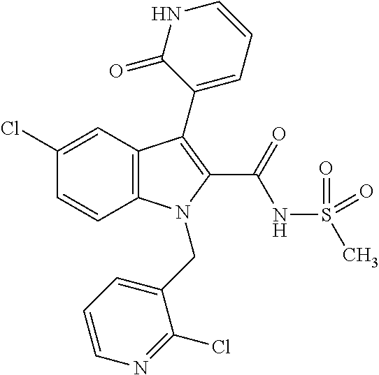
C1(Cl)=CC2=C(C=C1)N(CC1=CC=CN=C1Cl)C(C(NS(C)(=O)=O)=O)=C2C1=CC=CNC1=O
